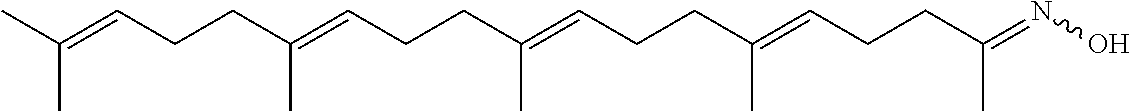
CC(=CCCC(=CCCC(=CCCC(=CCCC(=NO)C)C)C)C)C
